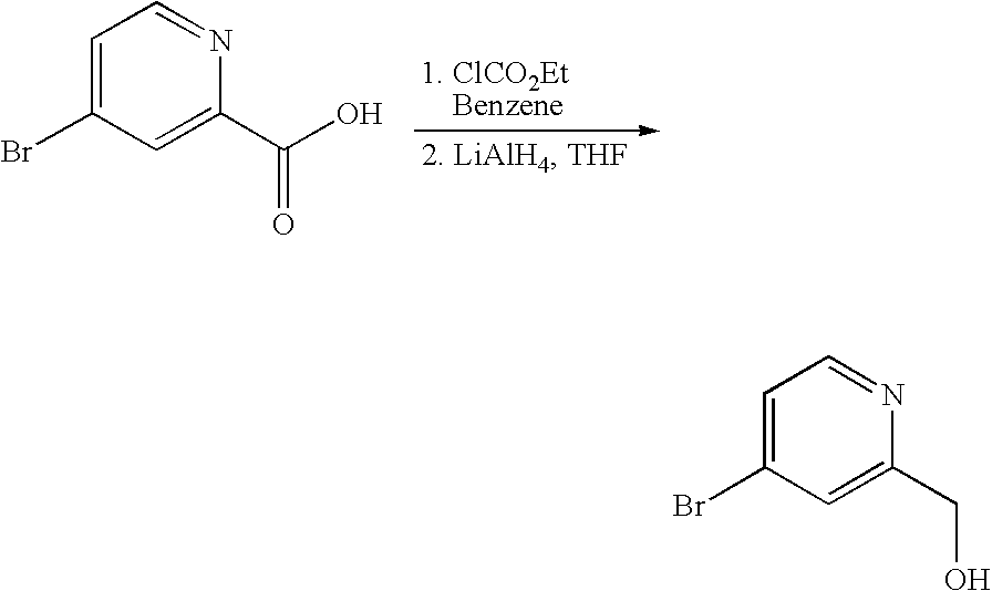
C1=C(Br)C=C(C(O)=O)N=C1.C1=C(Br)C=C(CO)N=C1
